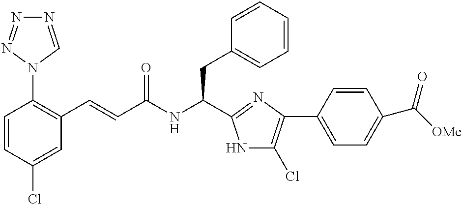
C1=CC(Cl)=CC(C=CC(NC(CC2=CC=CC=C2)C2=NC(C3=CC=C(C([OMe])=O)C=C3)=C(Cl)N2)=O)=C1N1C=NN=N1
